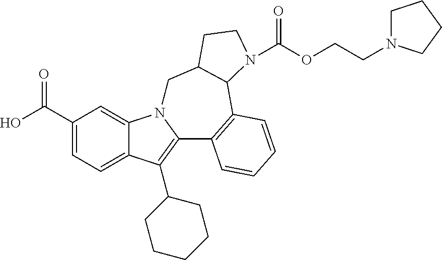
OC(C1=CC=C2C(=C1)N1C(=C2C2CCCCC2)C2=C(C3C(C1)CCN3C(OCCN1CCCC1)=O)C=CC=C2)=O
